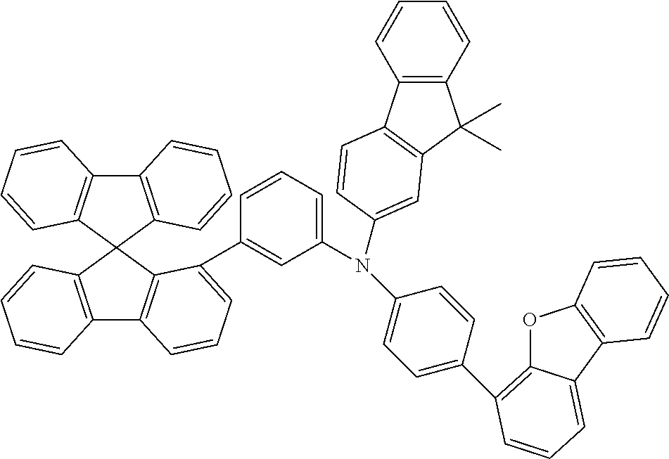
C12=C(C3(C4=C1C=CC=C4)C1=C(C4=C3C(C3=CC(N(C5=CC=C(C6=C7OC8=C(C7=CC=C6)C=CC=C8)C=C5)C5=CC6=C(C7=C(C6(C)C)C=CC=C7)C=C5)=CC=C3)=CC=C4)C=CC=C1)C=CC=C2
